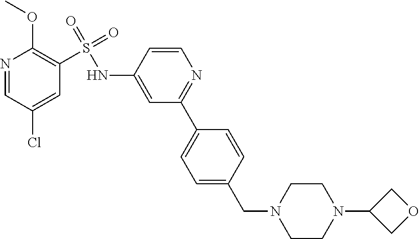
N1=CC(Cl)=CC(S(=O)(=O)NC2=CC(C3=CC=C(CN4CCN(C5COC5)CC4)C=C3)=NC=C2)=C1OC
